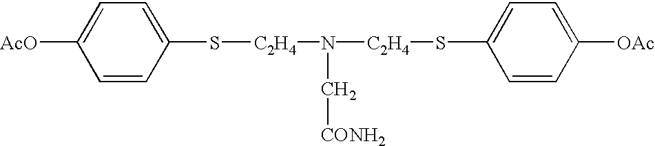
[AcO]C1=CC=C(S[C2H4]N([C2H4]SC2=CC=C([OAc])C=C2)C[CONH2])C=C1
